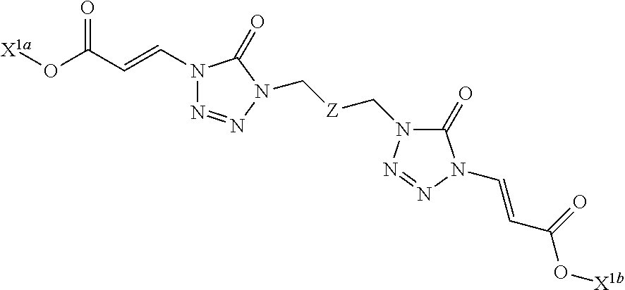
N1=NN(C[Z]CN2C(=O)N(C=CC(=O)O[X1b])N=N2)C(=O)N1C=CC(O[X1a])=O
